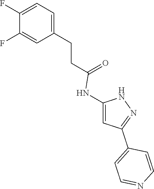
C1=C(CCC(=O)NC2=CC(C3=CC=NC=C3)=NN2)C=C(F)C(F)=C1
